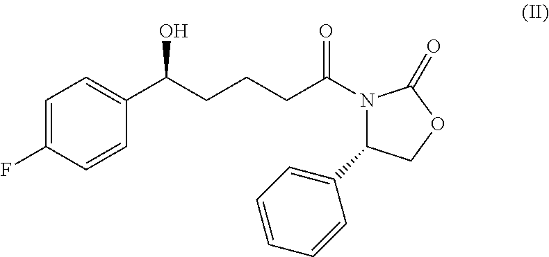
C1=C(F)C=CC(C(CCCC(N2C(C3=CC=CC=C3)COC2=O)=O)O)=C1
